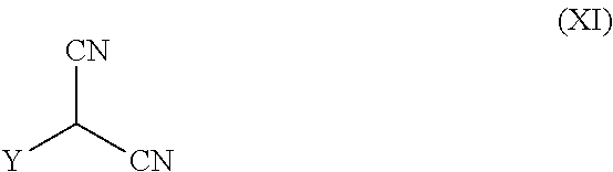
[CN]C([CN])[Y]
